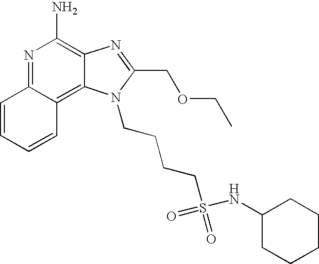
C1=CC=CC2=C3C(=C(N)N=C12)N=C(COCC)N3CCCCS(=O)(NC1CCCCC1)=O
